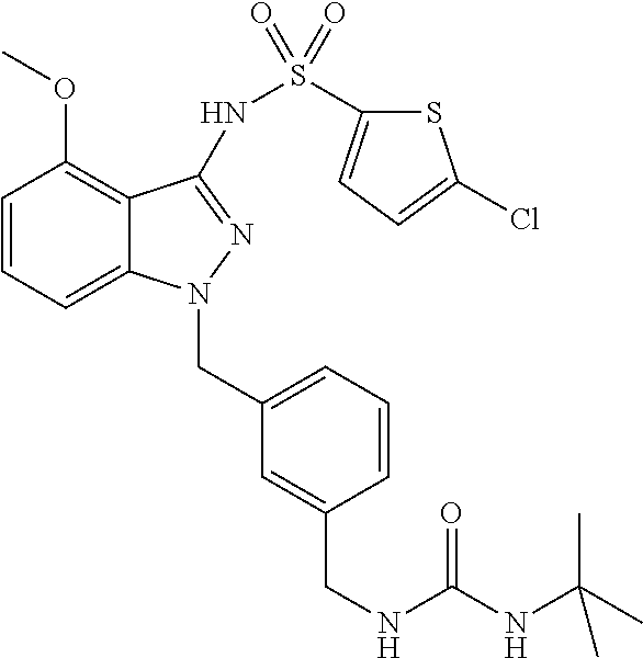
C1=CC=C2C(=C1OC)C(NS(=O)(=O)C1=CC=C(Cl)S1)=NN2CC1=CC=CC(CNC(=O)NC(C)(C)C)=C1
